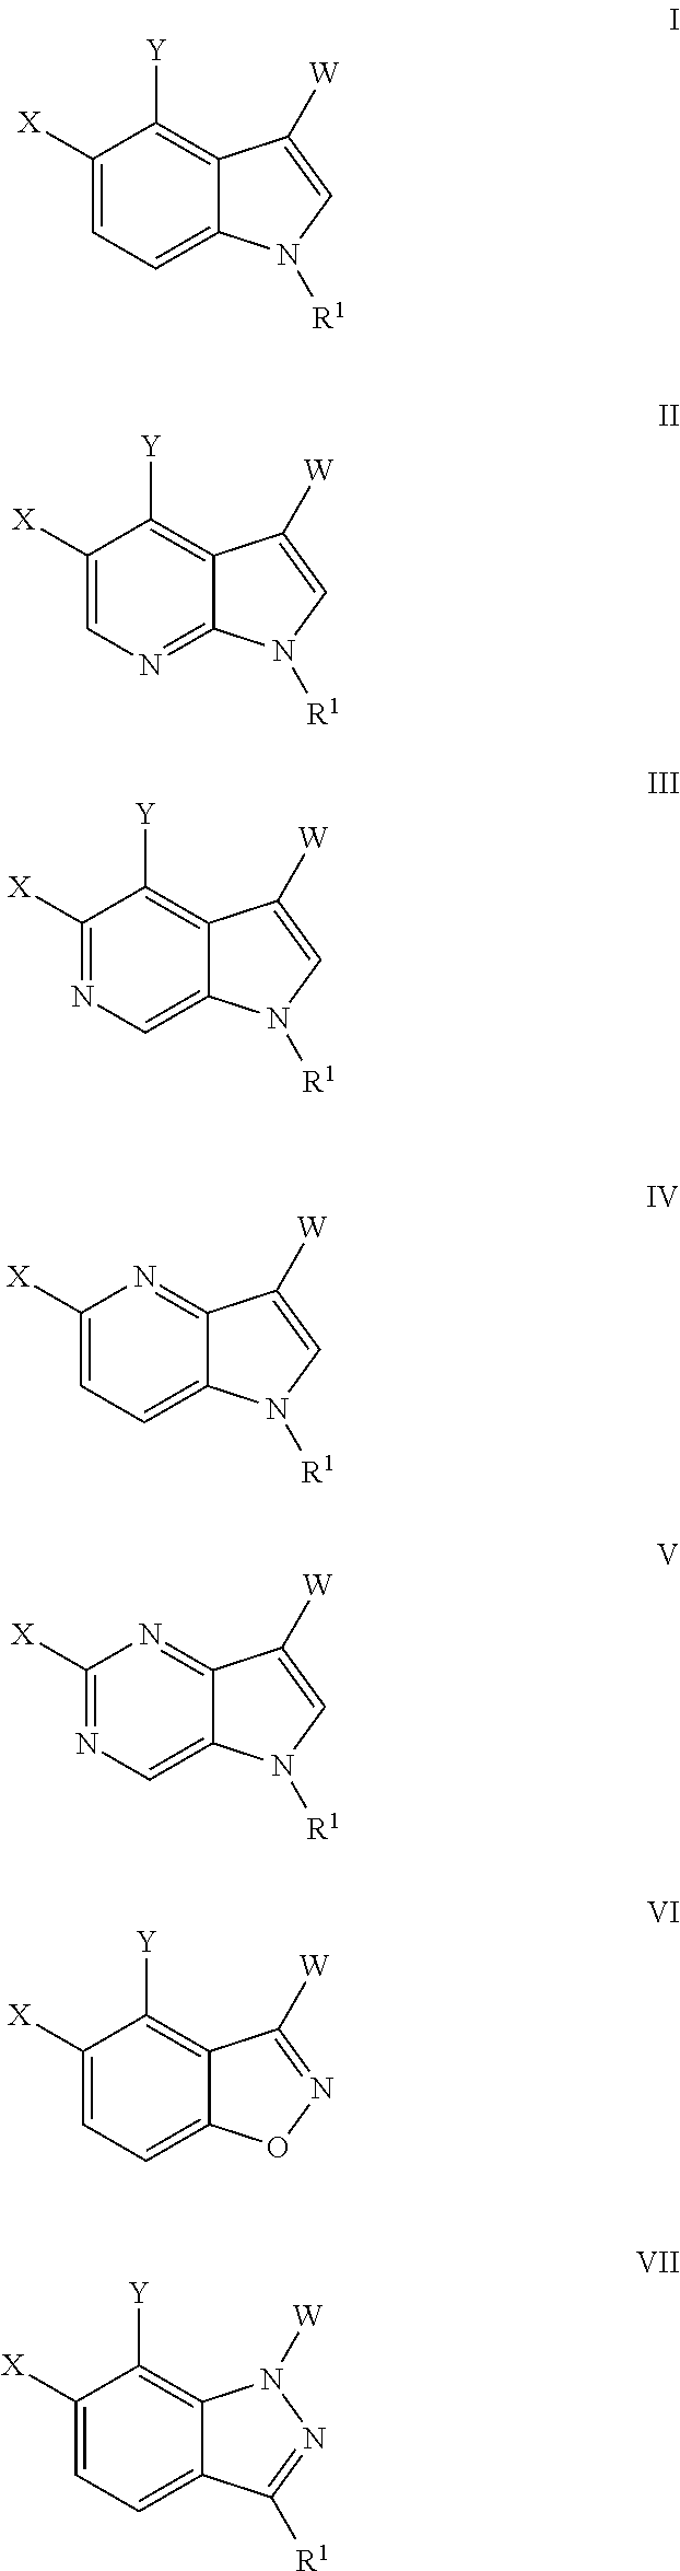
C1([X])=CC=C2C(=C1[Y])C([W])=CN2[R1].C1([X])=CN=C2C(=C1[Y])C([W])=CN2[R1].C1([X])=NC=C2C(=C1[Y])C([W])=CN2[R1].C1([X])=CC=C2C(=N1)C([W])=CN2[R1].C1([X])=NC=C2C(=N1)C([W])=CN2[R1].C1([X])=CC=C2C(=C1[Y])C([W])=NO2.C1([X])=CC=C2C(=C1[Y])N([W])N=C2[R1]
